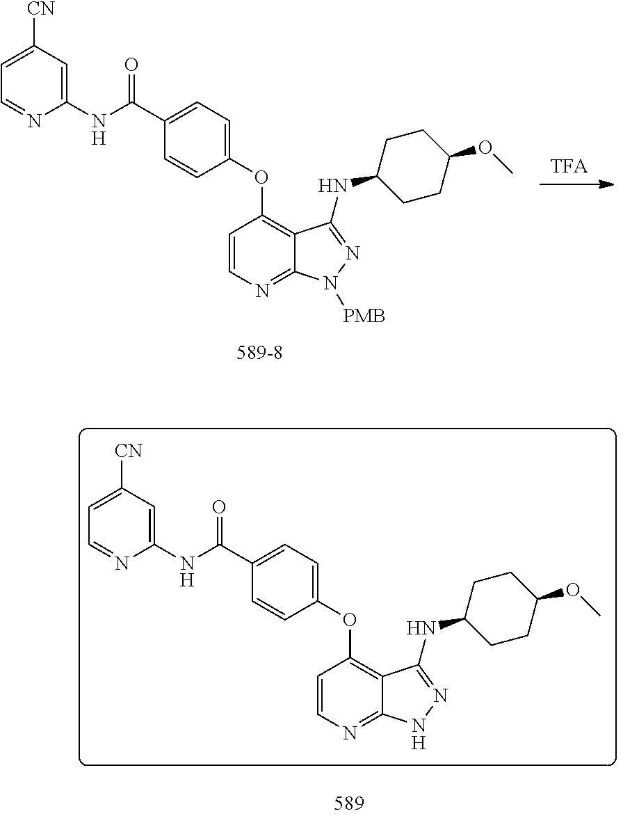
C1(C(NC2=CC([CN])=CC=N2)=O)=CC=C(OC2=C3C(=NC=C2)N([PMB])N=C3NC2CCC(OC)CC2)C=C1.C1(C(NC2=CC([CN])=CC=N2)=O)=CC=C(OC2=C3C(=NC=C2)NN=C3NC2CCC(OC)CC2)C=C1
